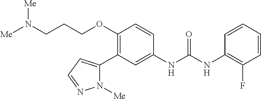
C1(OCCCN([Me])[Me])=C(C2=CC=NN2[Me])C=C(NC(=O)NC2=C(F)C=CC=C2)C=C1
